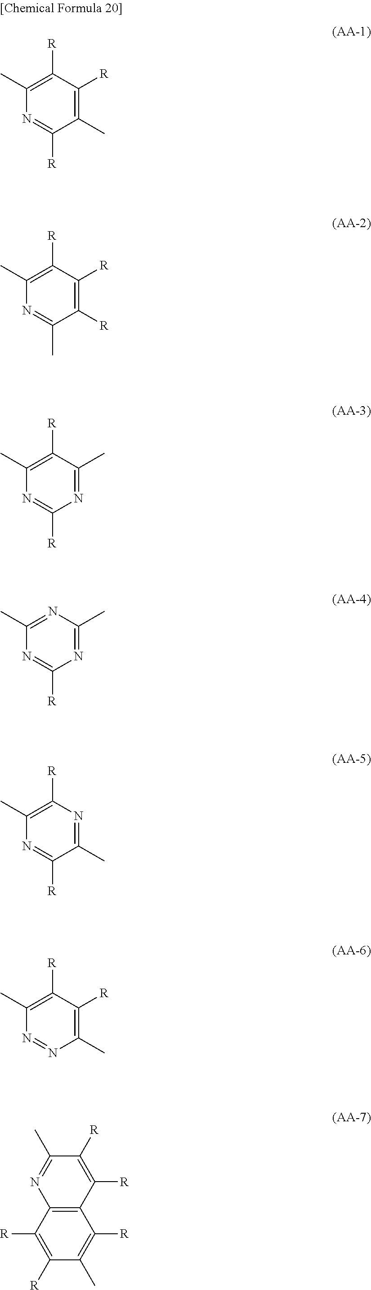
C1(C)=C([R])C([R])=C(C)C([R])=N1.C1(C)=C([R])C([R])=C([R])C(C)=N1.C1(C)=C([R])C(C)=NC([R])=N1.C1(C)=NC(C)=NC([R])=N1.C1(C)=C([R])N=C(C)C([R])=N1.C1(C)=C([R])C([R])=C(C)N=N1.C12=C(C([R])=C([R])C(C)=C1[R])N=C(C)C([R])=C2[R]
